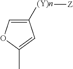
C1([(Y)n][Z])=COC(C)=C1
